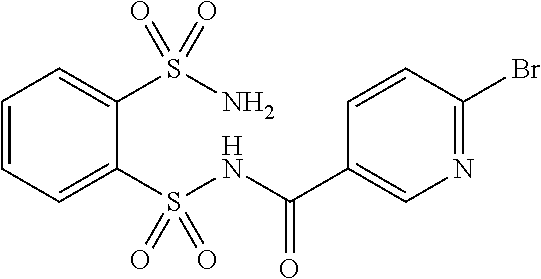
C1=CC=C(S(NC(C2=CN=C(Br)C=C2)=O)(=O)=O)C(S(N)(=O)=O)=C1
